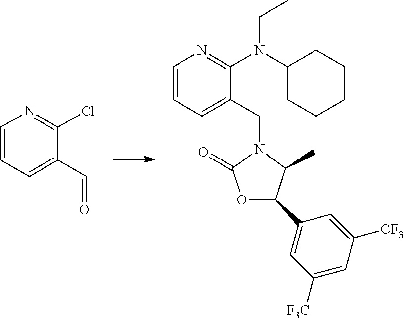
C1=CC=C(C=O)C(Cl)=N1.C1=CC=C(CN2C(=O)OC(C3=CC([F3C])=CC([CF3])=C3)C2C)C(N(C2CCCCC2)CC)=N1
